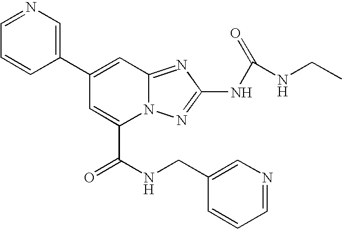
C1(C2=CC3=NC(NC(=O)NCC)=NN3C(C(NCC3=CN=CC=C3)=O)=C2)=CN=CC=C1
